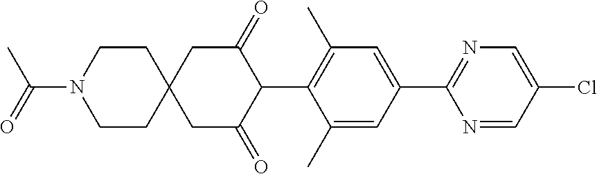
C1(C)=CC(C2=NC=C(Cl)C=N2)=CC(C)=C1C1C(=O)CC2(CC1=O)CCN(C(C)=O)CC2
